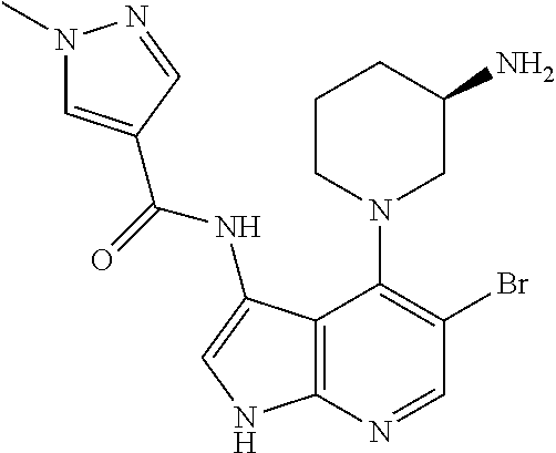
C1CN(C2=C(Br)C=NC3=C2C(NC(=O)C2=CN(C)N=C2)=CN3)CC(N)C1
